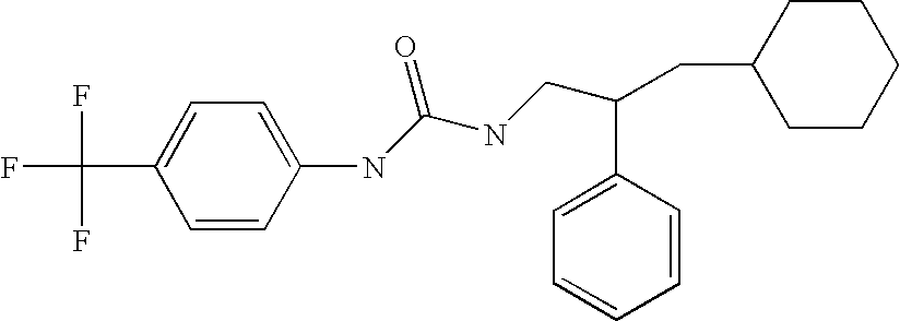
C1=CC(NC(NCC(C2=CC=CC=C2)CC2CCCCC2)=O)=CC=C1C(F)(F)F
